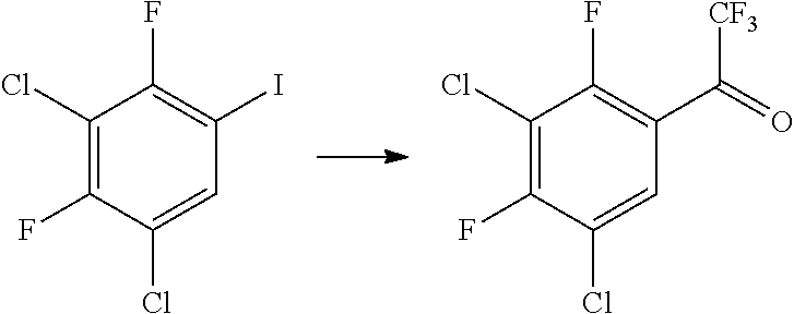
ClC1=C(F)C(Cl)=CC(I)=C1F.ClC1=C(F)C(Cl)=CC(C(=O)[CF3])=C1F
